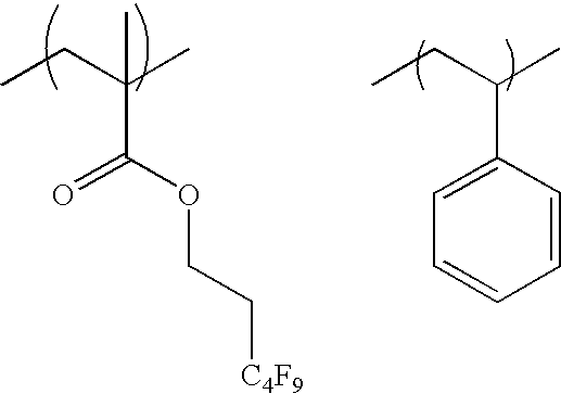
CCC(C)(C(=O)OCC[C4F9])C.CCC(C)C1=CC=CC=C1
